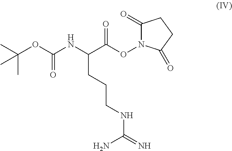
C(OC(NC(C(ON1C(=O)CCC1=O)=O)CCCNC(=N)N)=O)(C)(C)C
